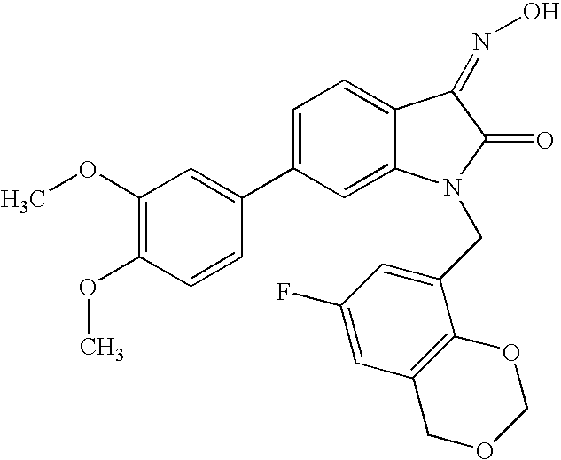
O(C1=C(OC)C=C(C2=CC=C3C(=C2)N(CC2=CC(F)=CC4=C2OCOC4)C(=O)C3=NO)C=C1)C
